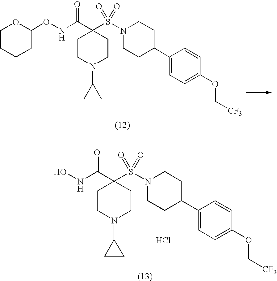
C1CN(C2CC2)CCC1(S(N1CCC(C2=CC=C(OC[CF3])C=C2)CC1)(=O)=O)C(NOC1OCCCC1)=O.C1CN(C2CC2)CCC1(S(N1CCC(C2=CC=C(OC[CF3])C=C2)CC1)(=O)=O)C(NO)=O.Cl
